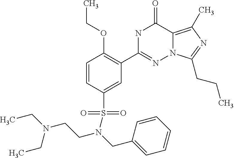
C1=CC(S(=O)(=O)N(CC2=CC=CC=C2)CCN(CC)CC)=CC(C2=NN3C(=C(C)N=C3CCC)C(=O)N2)=C1OCC
